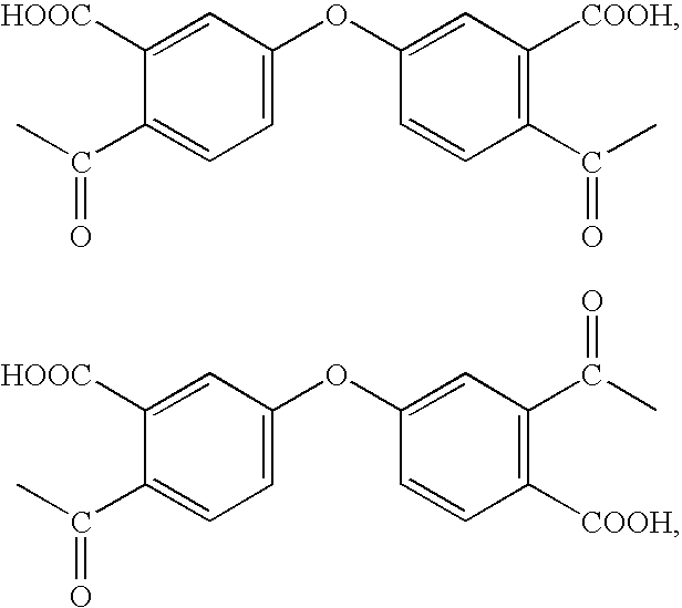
[HOOC]C1=CC(OC2=CC([COOH])=C(C(C)=O)C=C2)=CC=C1C(C)=O.[HOOC]C1=CC(OC2=CC(C(C)=O)=C([COOH])C=C2)=CC=C1C(C)=O
